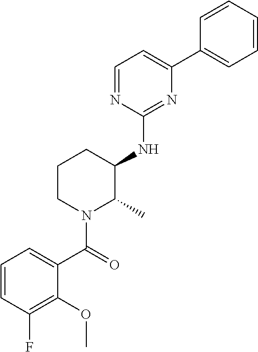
C1=NC(NC2CCCN(C(=O)C3=CC=CC(F)=C3OC)C2C)=NC(C2=CC=CC=C2)=C1
